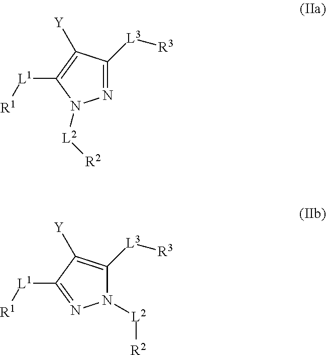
N1([L2][R2])C([L3][R3])=C([Y])C([L1][R1])=N1.N1=C([L3][R3])C([Y])=C([L1][R1])N1[L2][R2]
